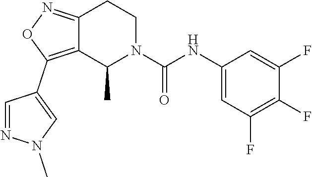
C12=NOC(C3=CN(C)N=C3)=C1C(C)N(C(NC1=CC(F)=C(F)C(F)=C1)=O)CC2
